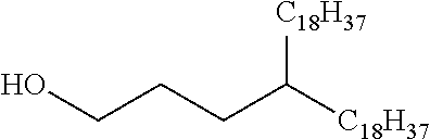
OCCCC([C18H37])[C18H37]
